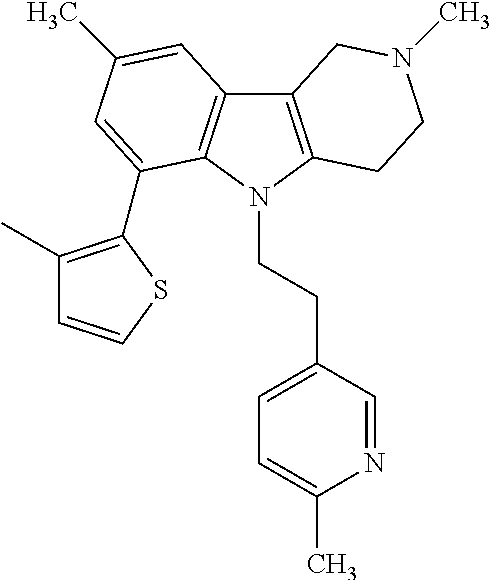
C12=C(N(CCC3=CC=C(C)N=C3)C3=C1C=C(C)C=C3C1=C(C)C=CS1)CCN(C)C2
